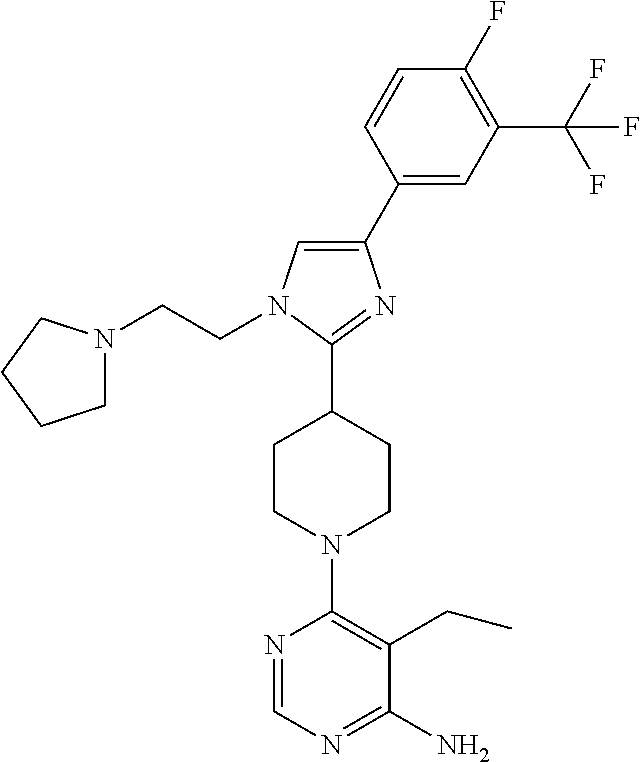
C1(C2=CN(CCN3CCCC3)C(C3CCN(C4=C(CC)C(N)=NC=N4)CC3)=N2)=CC(C(F)(F)F)=C(F)C=C1
